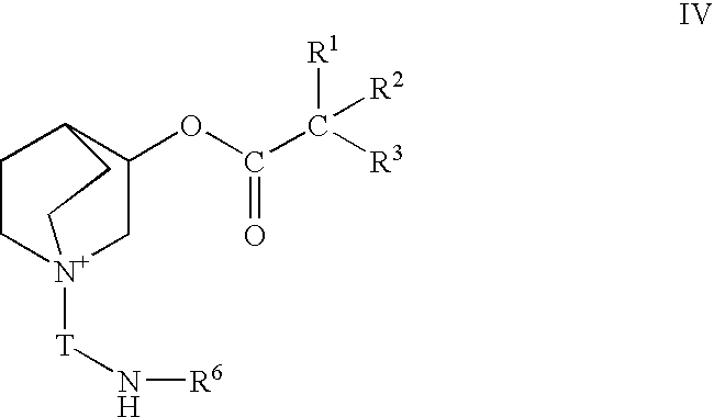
C1C[N+]2([T]N[R6])CC(OC(C([R3])([R1])[R2])=O)C1CC2
